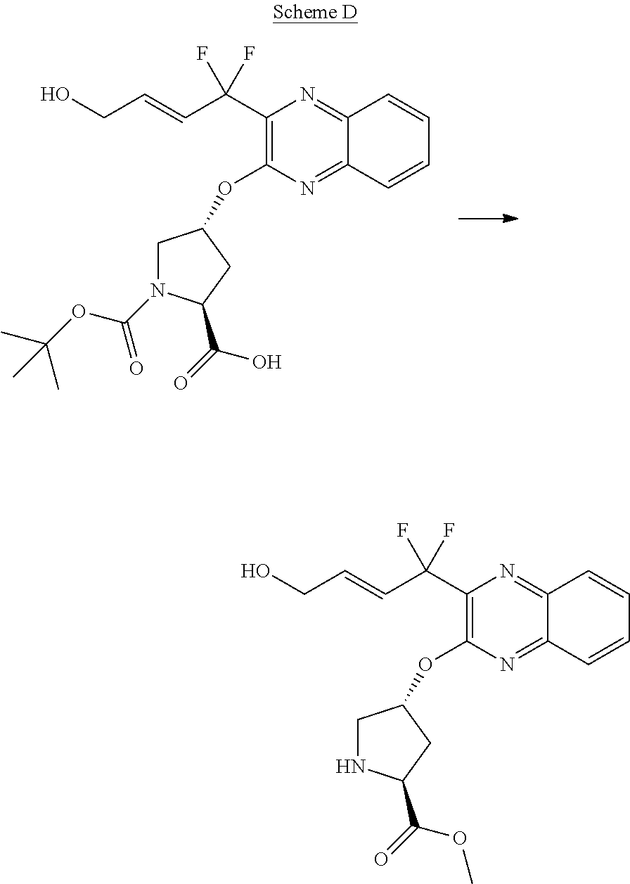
N1(C(OC(C)(C)C)=O)CC(OC2=C(C(C=CCO)(F)F)N=C3C(=N2)C=CC=C3)CC1C(O)=O.N1CC(OC2=C(C(C=CCO)(F)F)N=C3C(=N2)C=CC=C3)CC1C(OC)=O
